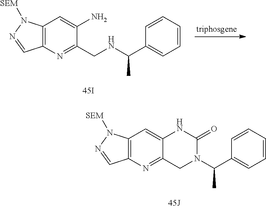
C12=C(N=C3C(=C1)NC(=O)N(C(C1=CC=CC=C1)C)C3)C=NN2[SEM].C12=C(N=C(CNC(C3=CC=CC=C3)C)C(N)=C1)C=NN2[SEM]
